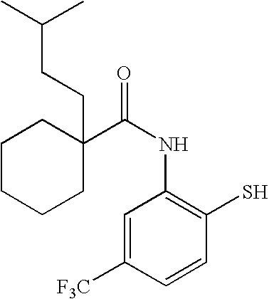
C1=C([F3C])C=CC(S)=C1NC(=O)C1(CCC(C)C)CCCCC1
